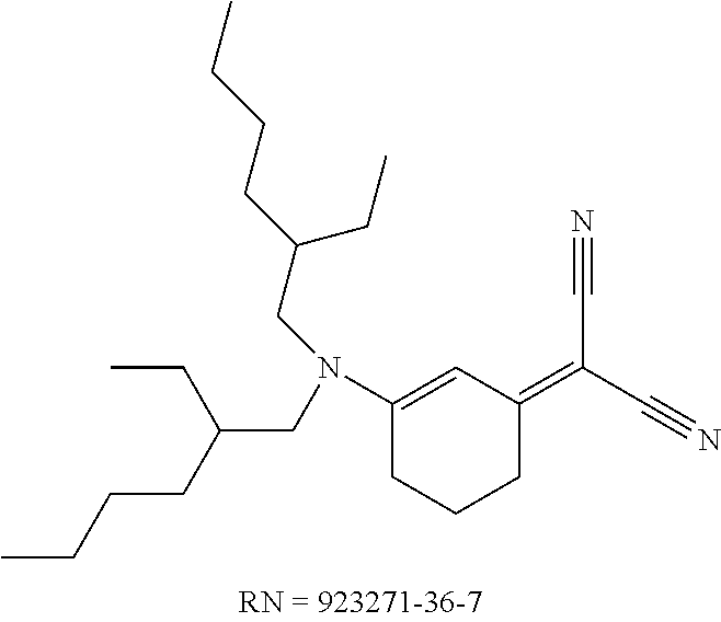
C1(N(CC(CCCC)CC)CC(CCCC)CC)=CC(=C(C#N)C#N)CCC1
